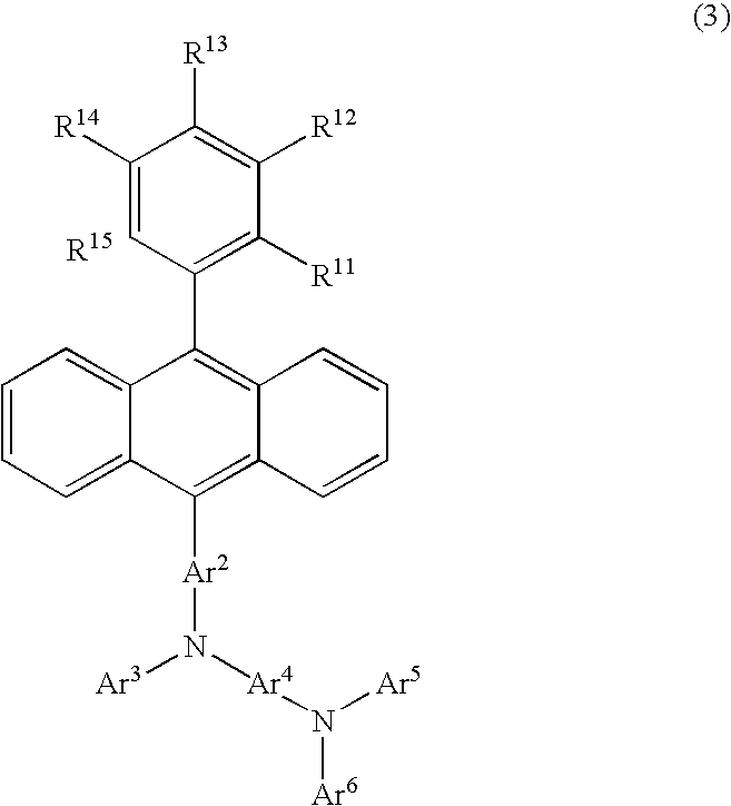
C1=CC=C2C(=C1)C(C1=C([R11])C([R12])=C([R13])C([R14])=C1)=C1C(=C2[Ar2]N([Ar3])[Ar4]N([Ar5])[Ar6])C=CC=C1
